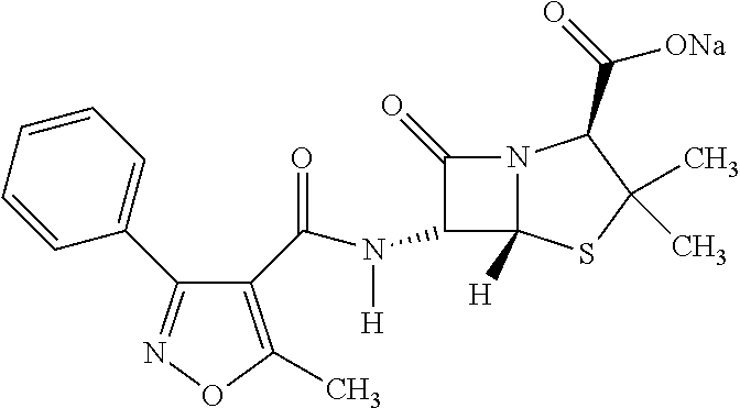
C1(C(=O)N(C2C(=O)N3C2([H])SC(C)(C)C3C([ONa])=O)[H])=C(C)ON=C1C1=CC=CC=C1
